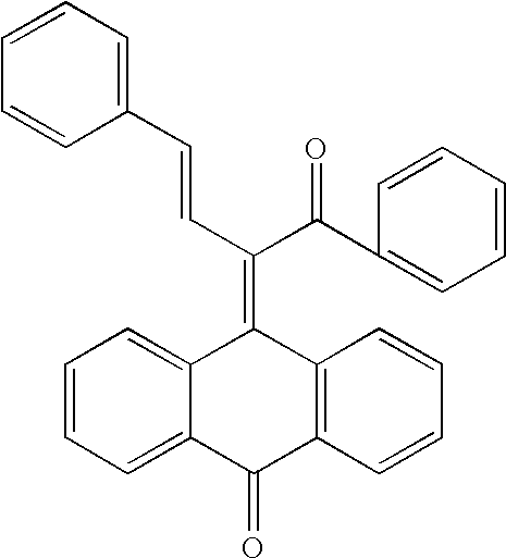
C12=CC=CC=C1C(=C(C(C1=CC=CC=C1)=O)C=CC1=CC=CC=C1)C1=C(C2=O)C=CC=C1
